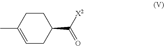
C1=C(C)CCC(C(=O)[X2])C1
